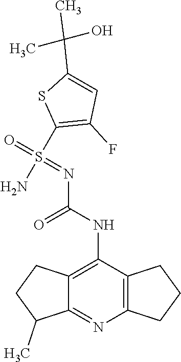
S(=O)(=NC(=O)NC1=C2CCC(C)C2=NC2=C1CCC2)(C1=C(F)C=C(C(C)(C)O)S1)N
